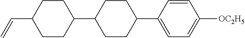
C1=CC(C2CCC(C3CCC(C=C)CC3)CC2)=CC=C1[OC2H5]
